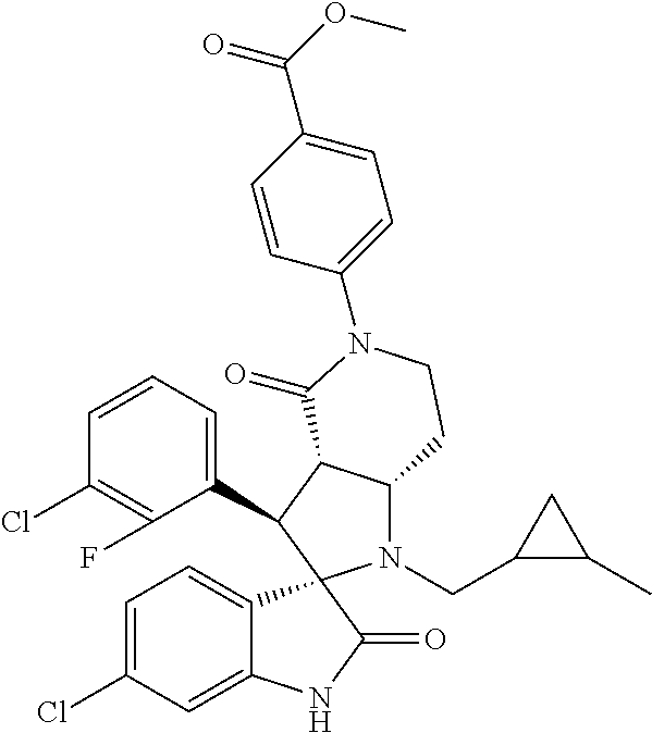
C1(C2C3C(N(CC4C(C)C4)C24C2=CC=C(Cl)C=C2NC4=O)CCN(C2=CC=C(C(OC)=O)C=C2)C3=O)=CC=CC(Cl)=C1F
